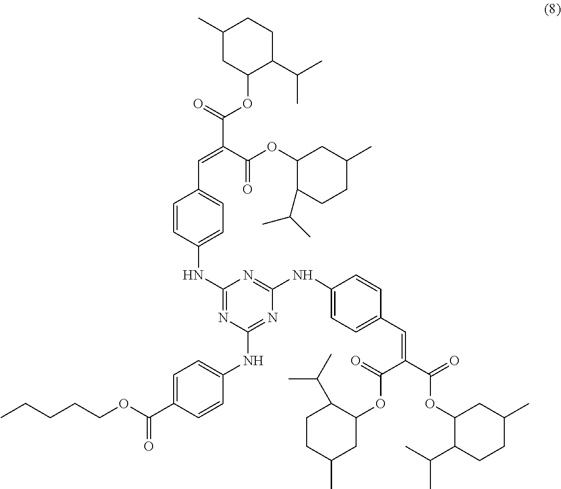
C1=CC(NC2=NC(NC3=CC=C(C(=O)OCCCCC)C=C3)=NC(NC3=CC=C(C=C(C(=O)OC4C(C(C)C)CCC(C)C4)C(=O)OC4CC(C)CCC4C(C)C)C=C3)=N2)=CC=C1C=C(C(OC1C(C(C)C)CCC(C)C1)=O)C(=O)OC1C(C(C)C)CCC(C)C1
